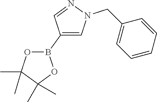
C1(B2OC(C)(C)C(C)(C)O2)=CN(CC2=CC=CC=C2)N=C1
